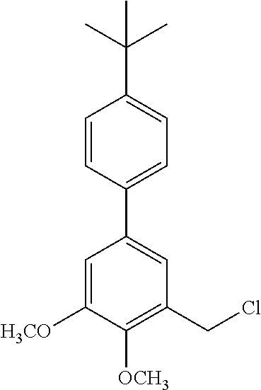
C1(C2=CC=C(C(C)(C)C)C=C2)=CC(CCl)=C([OCH3])C([H3CO])=C1
